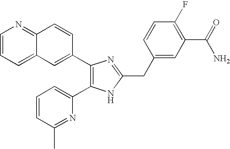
C1=CC=C2C(=N1)C=CC(C1=C(C3=CC=CC(C)=N3)NC(CC3=CC(C(=O)N)=C(F)C=C3)=N1)=C2
